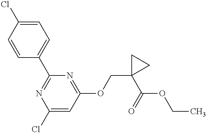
C1=CC(C2=NC(Cl)=CC(OCC3(C(OCC)=O)CC3)=N2)=CC=C1Cl
